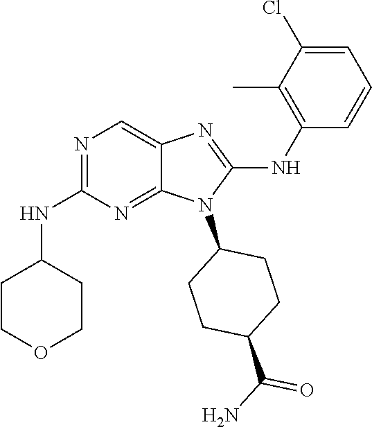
N1=C(NC2CCOCC2)N=C2C(=C1)N=C(NC1=C(C)C(Cl)=CC=C1)N2C1CCC(C(N)=O)CC1
